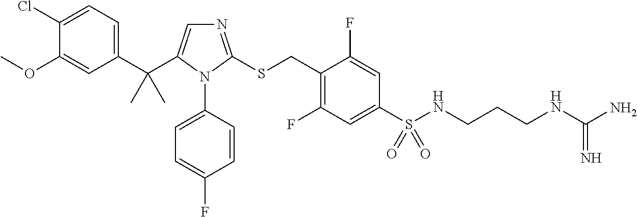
C1(C(C)(C)C2=CN=C(SCC3=C(F)C=C(S(NCCCNC(N)=N)(=O)=O)C=C3F)N2C2=CC=C(F)C=C2)=CC=C(Cl)C(OC)=C1
